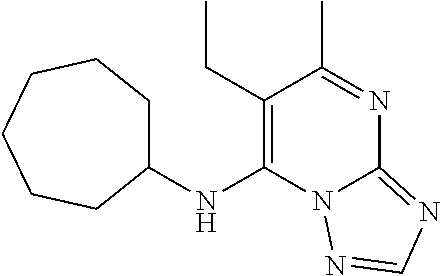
C1(CC)=C(NC2CCCCCC2)N2C(=NC=N2)N=C1C
